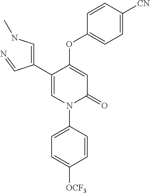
C1=C(OC2=CC=C([CN])C=C2)C(C(=CNC)C=N)=CN(C2=CC=C([OCF3])C=C2)C1=O
